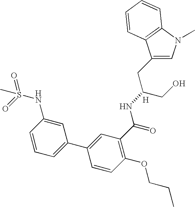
C1=C(CC(CO)NC(C2=C(OCCC)C=CC(C3=CC=CC(NS(C)(=O)=O)=C3)=C2)=O)C2=C(N1C)C=CC=C2.[H]
